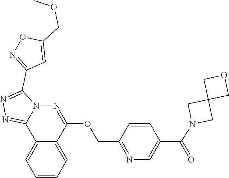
C12(CN(C(C3=CN=C(COC4=NN5C(C6=NOC(COC)=C6)=NN=C5C5=CC=CC=C54)C=C3)=O)C1)COC2
